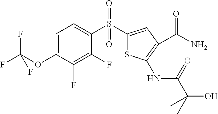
C1=C(OC(F)(F)F)C(F)=C(F)C(S(C2=CC(C(N)=O)=C(NC(C(C)(O)C)=O)S2)(=O)=O)=C1
